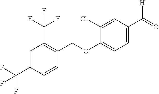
C1=C(C(F)(F)F)C=CC(COC2=CC=C(C(=O)[H])C=C2Cl)=C1C(F)(F)F
